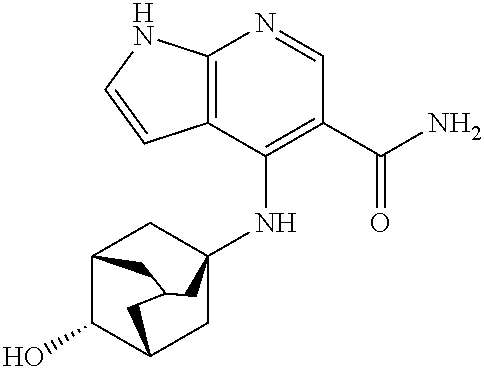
C12=C(C(NC34CC5C(O)C(C3)CC(C5)C4)=C(C(N)=O)C=N1)C=CN2
